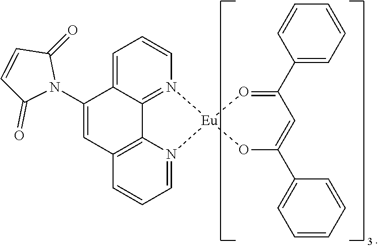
C1(C2=O[Eu]3(OC(C4=CC=CC=C4)=C2)N2=C4C(=CC=C2)C(N2C(=O)C=CC2=O)=CC2=C4N3=CC=C2)=CC=CC=C1
